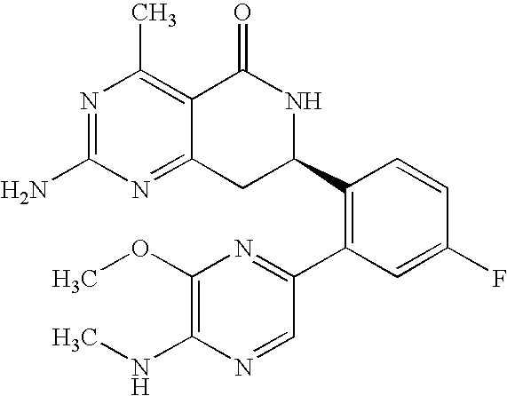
N1=C(N)N=C2C(=C1C)C(=O)NC(C1=C(C3=NC(OC)=C(NC)N=C3)C=C(F)C=C1)C2
